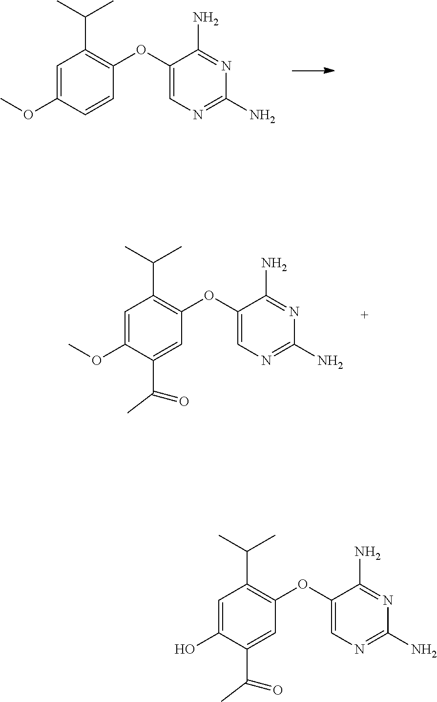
N1=C(N)C(OC2=C(C(C)C)C=C(OC)C=C2)=CN=C1N.N1=C(N)C(OC2=C(C(C)C)C=C(OC)C(C(=O)C)=C2)=CN=C1N.N1=C(N)C(OC2=C(C(C)C)C=C(O)C(C(=O)C)=C2)=CN=C1N
